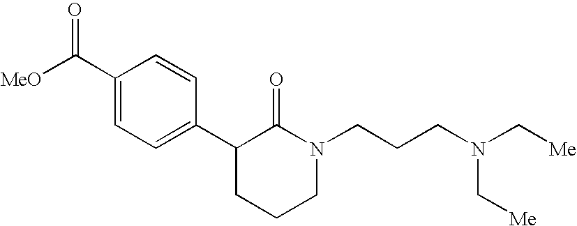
[MeO]C(C1=CC=C(C2CCCN(CCCN(C[Me])C[Me])C2=O)C=C1)=O
